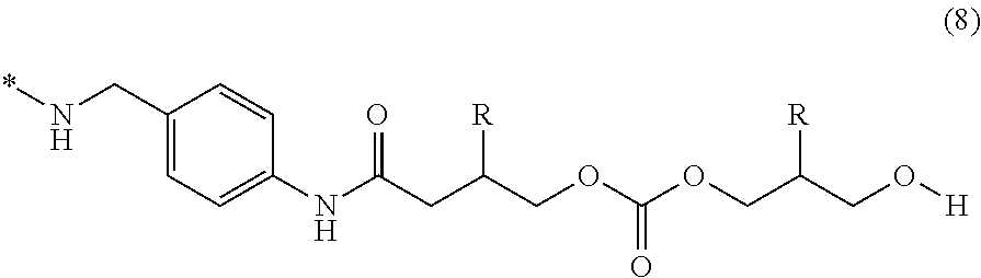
C1(CN*)=CC=C(NC(CC(COC(OCC(CO[H])[R])=O)[R])=O)C=C1
